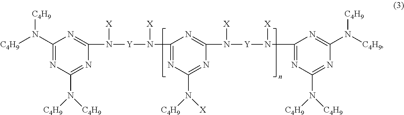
C1(N([C4H9])[C4H9])=NC(N([C4H9])[C4H9])=NC(N([X])[Y]N([X])C2=NC(N([X])[C4H9])=NC(N([X])[Y]N([X])C3=NC(N([C4H9])[C4H9])=NC(N([C4H9])[C4H9])=N3)=N2)=N1
